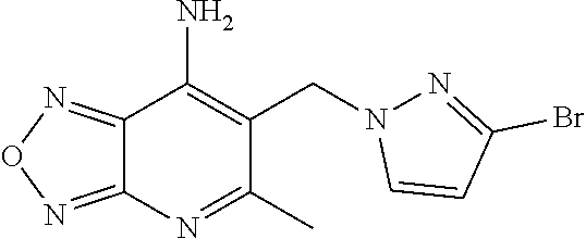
C12=NON=C1N=C(C)C(CN1N=C(Br)C=C1)=C2N
